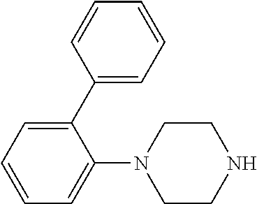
C1=CC=C(N2CCNCC2)C(C2=CC=CC=C2)=C1
